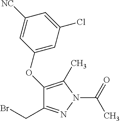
C1(OC2=CC(Cl)=CC([NC])=C2)=C(C)N(C(=O)C)N=C1CBr
